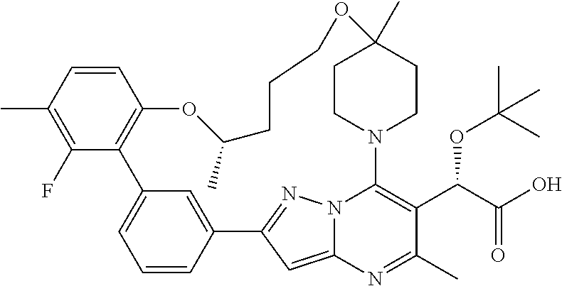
C1=CC(C)=C(F)C2=C1OC(C)CCCOC1(C)CCN(C3=C(C(OC(C)(C)C)C(=O)O)C(C)=NC4=CC(=NN43)C3=CC2=CC=C3)CC1
